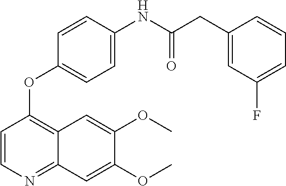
C1=CN=C2C(=C1OC1=CC=C(NC(CC3=CC(F)=CC=C3)=O)C=C1)C=C(OC)C(OC)=C2
